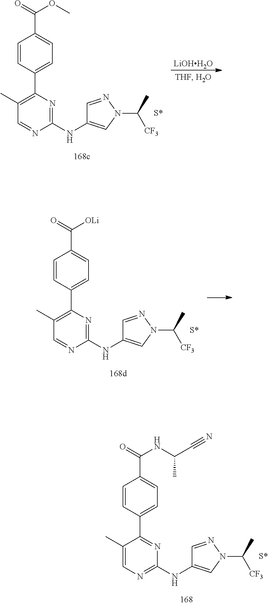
C1=CC(C2=C(C)C=NC(NC3=CN(C(C)[CF3])N=C3)=N2)=CC=C1C(=O)OC.[LiOHH2O].C1=CC(C2=C(C)C=NC(NC3=CN(C(C)[CF3])N=C3)=N2)=CC=C1C(=O)[OLi].C1=CC(C2=NC(NC3=CN(C(C)[CF3])N=C3)=NC=C2C)=CC=C1C(=O)NC(C#N)C
